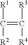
C(=C([R3])[R4])([R1])[R2]
